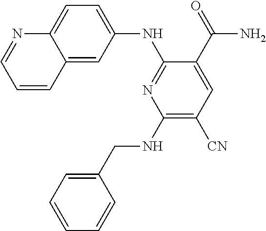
C12=CC(NC3=NC(NCC4=CC=CC=C4)=C([CN])C=C3C(=O)N)=CC=C1N=CC=C2
